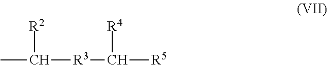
C(C)([R3]C([R5])[R4])[R2]
